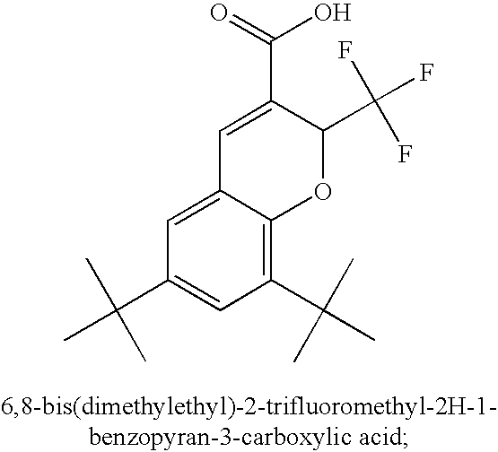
C1(C(C)(C)C)=C2C(=CC(C(C)(C)C)=C1)C=C(C(=O)O)C(C(F)(F)F)O2
